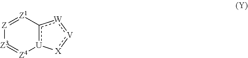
[Z]1=[Z1]c2[U]([Z4]=[Z3]1)[X]:[V]:[W]2
